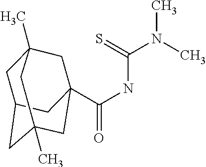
C1C2CC3(C)CC(C(NC(N(C)C)=S)=O)(CC1(C)C3)C2
